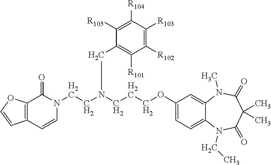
C12=C(C=CN(CCN(CCCOC3=CC=C4C(=C3)N(C)C(=O)C(C)(C)C(=O)N4CC)CC3=C([R101])C([R102])=C([R103])C([R104])=C3[R105])C1=O)C=CO2
